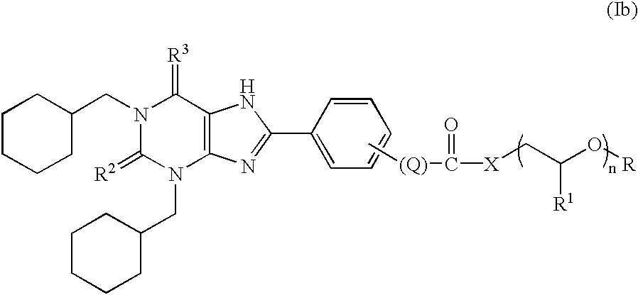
C1CCCC(CN2C(=[R3])C3=C(N(CC4CCCCC4)C2=[R2])N=C(C2=CC=CC=C2)N3)C1.C[(Q)]C([X]CC([R1])O[R])=O
